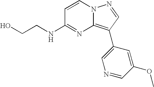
OCCNC1=NC2=C(C3=CN=CC(OC)=C3)C=NN2C=C1
